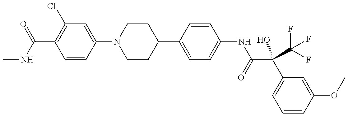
CNC(=O)C1=C(Cl)C=C(N2CCC(C3=CC=C(NC(C(C4=CC=CC(OC)=C4)(O)C(F)(F)F)=O)C=C3)CC2)C=C1
